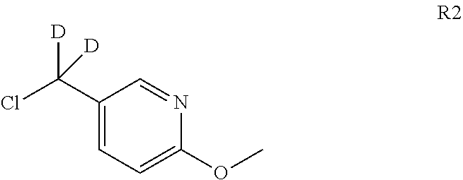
C1(C(Cl)([D])[D])=CC=C(OC)N=C1
